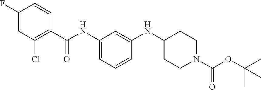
C1(F)=CC(Cl)=C(C(NC2=CC=CC(NC3CCN(C(OC(C)(C)C)=O)CC3)=C2)=O)C=C1
